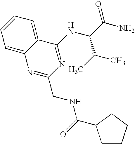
C12=CC=CC=C1N=C(CNC(=O)C1CCCC1)N=C2NC(C(N)=O)C(C)C
